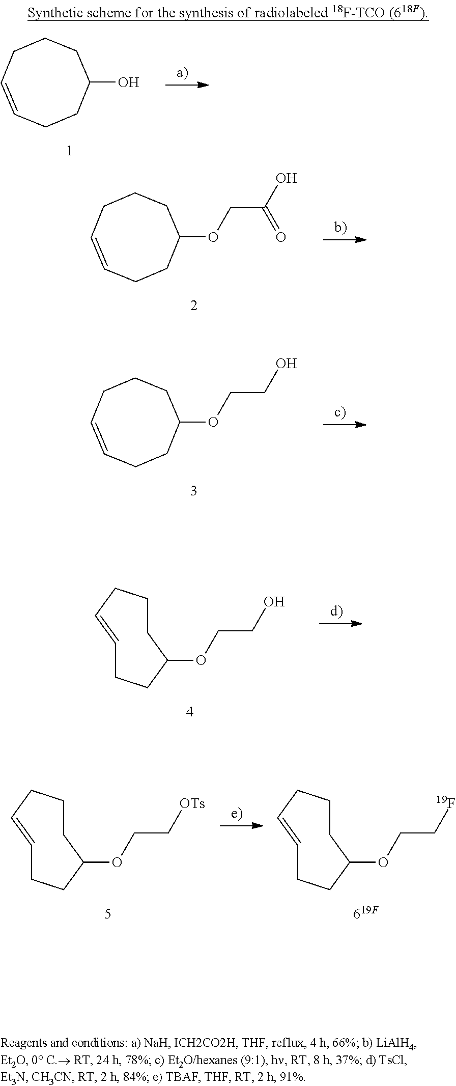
C1=CCCC(OCC(O)=O)CCC1.C1=CCCC(OCCO)CCC1.C1CCC=CCCC1OCCO.C1CCC=CCCC1OCC[19F].C1CCC=CCCC1OCC[OTs].C1=CCCC(O)CCC1
